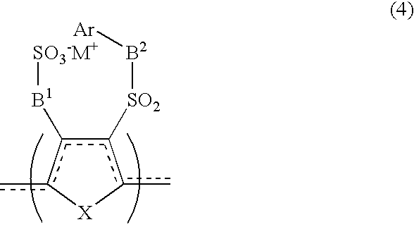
c1([B1][SO3-M+])c([SO2][B2][Ar])c(c)[X]c1c
